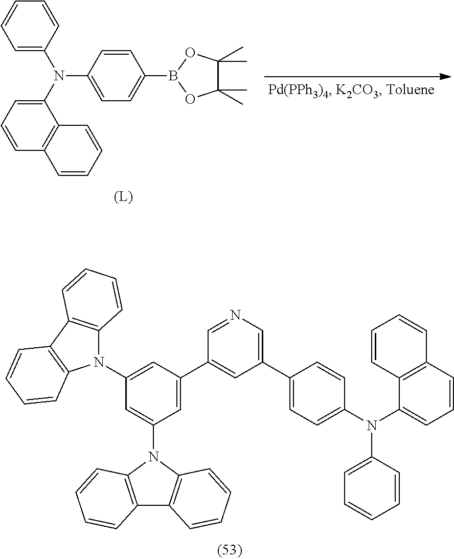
N1(C2=CC(C3=CC(C4=CC=C(N(C5=CC=CC6=C5C=CC=C6)C5=CC=CC=C5)C=C4)=CN=C3)=CC(N3C4=C(C5=C3C=CC=C5)C=CC=C4)=C2)C2=C(C3=C1C=CC=C3)C=CC=C2.C1=CC2=C(C(N(C3=CC=CC=C3)C3=CC=C(B4OC(C)(C)C(C)(C)O4)C=C3)=C1)C=CC=C2.[(L)]
